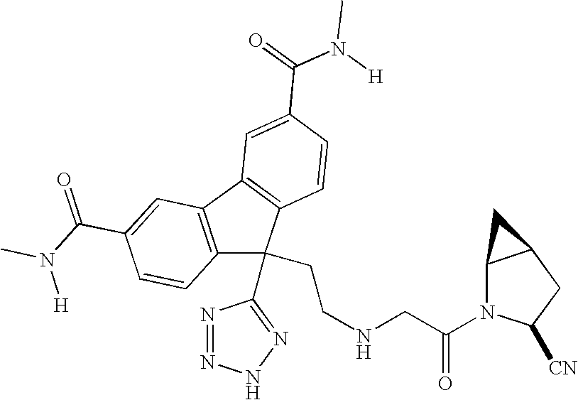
N1=NNN=C1C1(CCNCC(=O)N2C3C(CC2[CN])C3)C2=C(C3=C1C=CC(C(=O)N([H])C)=C3)C=C(C(N([H])C)=O)C=C2
